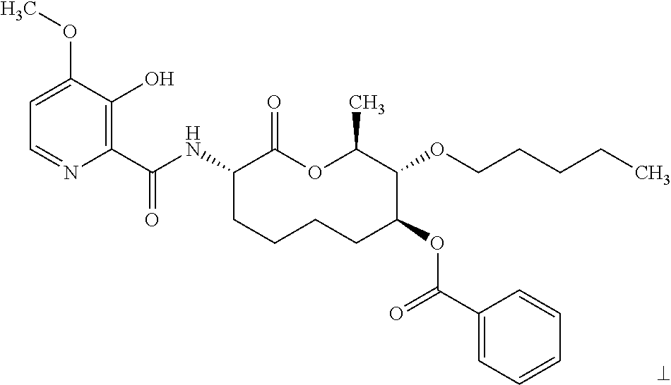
C1(C(NC2CCCCC(OC(C3=CC=CC=C3)=O)C(OCCCCC)C(C)OC2=O)=O)=C(O)C(OC)=CC=N1
